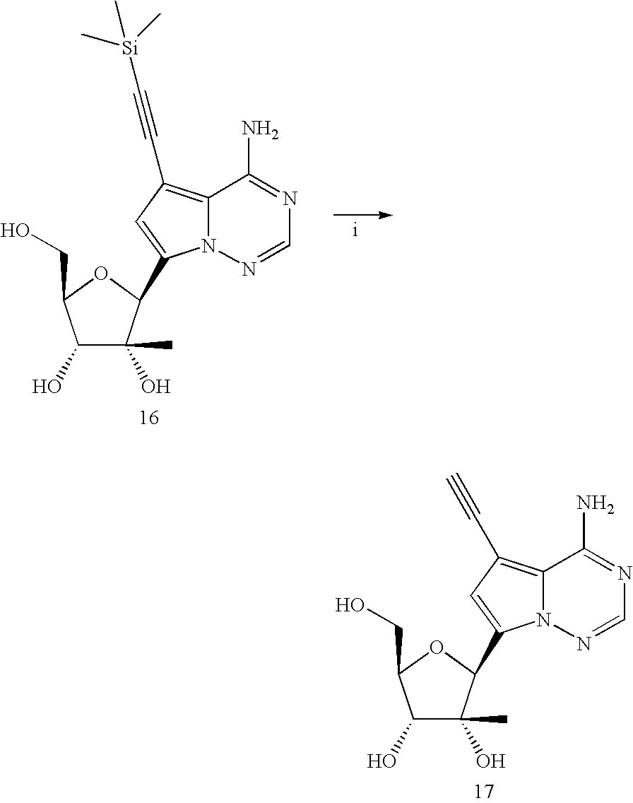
C1(O)C(O)(C)C(C2=CC(C#C[Si](C)(C)C)=C3N2N=CN=C3N)OC1CO.C1(O)C(O)(C)C(C2=CC(C#C)=C3N2N=CN=C3N)OC1CO
